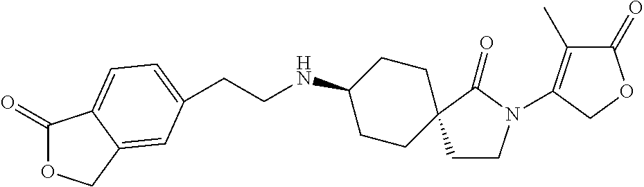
C1(=O)OCC2=CC(CCNC3CCC4(CC3)CCN(C3=C(C)C(=O)OC3)C4=O)=CC=C12
